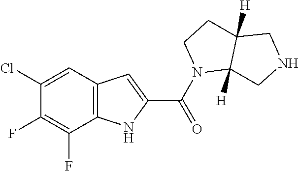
C12=C(C=C(Cl)C(F)=C1F)C=C(C(=O)N1C3([H])C([H])(CC1)CNC3)N2
